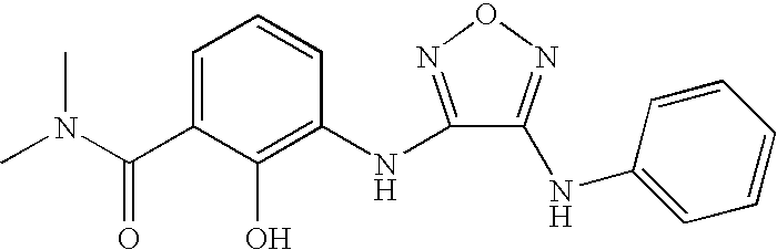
C1=C(C(N(C)C)=O)C(O)=C(NC2=NON=C2NC2=CC=CC=C2)C=C1
